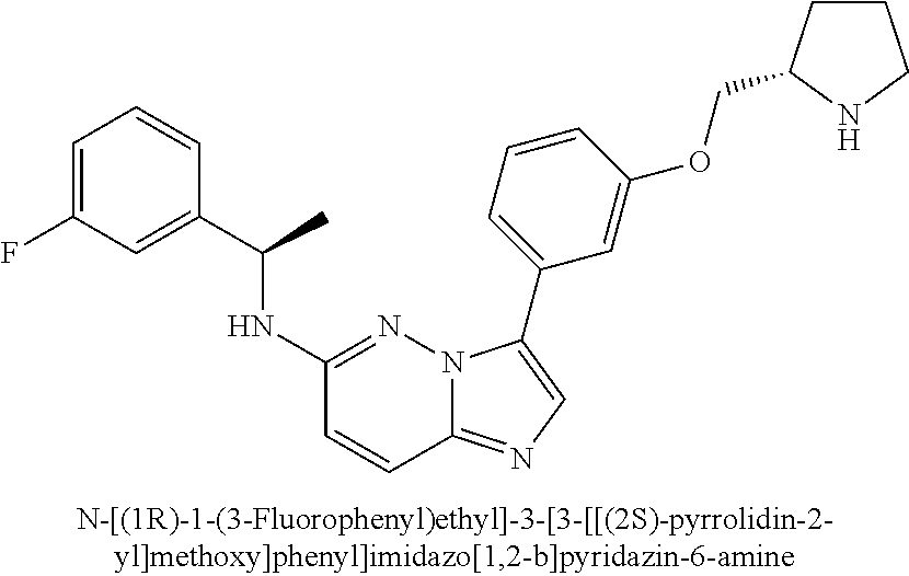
C1(NC(C2=CC(F)=CC=C2)C)=NN2C(=NC=C2C2=CC=CC(OCC3CCCN3)=C2)C=C1
